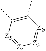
[Z3]1=[Z2]C(C)=C(C)[Z5]=[Z4]1
